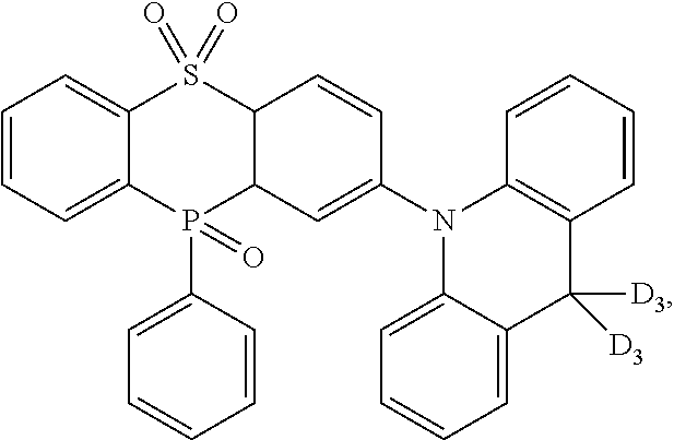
C1=CC=C2C(=C1)S(=O)(=O)C1C(P2(=O)C2=CC=CC=C2)C=C(N2C3=C(C=CC=C3)C([D3])([D3])C3=CC=CC=C23)C=C1
